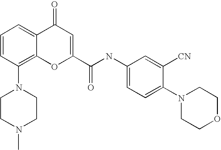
C1=CC(N2CCN(C)CC2)=C2C(=C1)C(=O)C=C(C(=O)NC1=CC=C(N3CCOCC3)C([CN])=C1)O2
